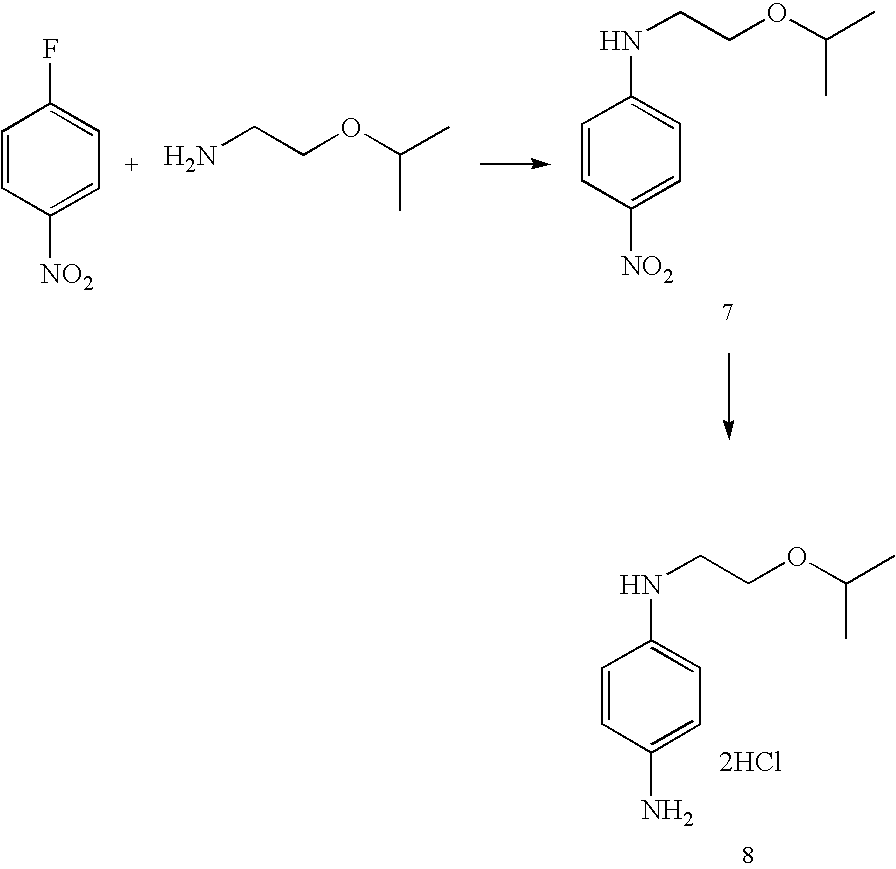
C1=CC([NO2])=CC=C1NCCOC(C)C.C1=CC([NO2])=CC=C1F.NCCOC(C)C.C1=CC(N)=CC=C1NCCOC(C)C.[2HCl]
